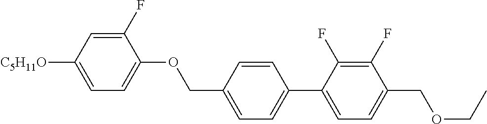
C1(F)=CC([C5H11O])=CC=C1OCC1=CC=C(C2=CC=C(COCC)C(F)=C2F)C=C1
